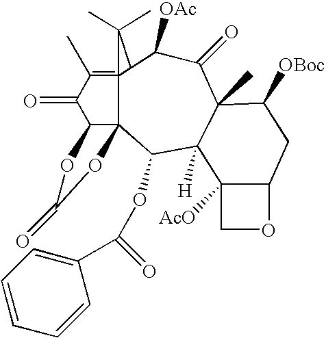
C1(OC(C2=CC=CC=C2)=O)C2([H])C(C)(C(=O)C([OAc])C3C4(=C(C)C(=O)C5C14OC(=O)O5)C3(C)C)C([OBoc])CC1C2([AcO])CO1
